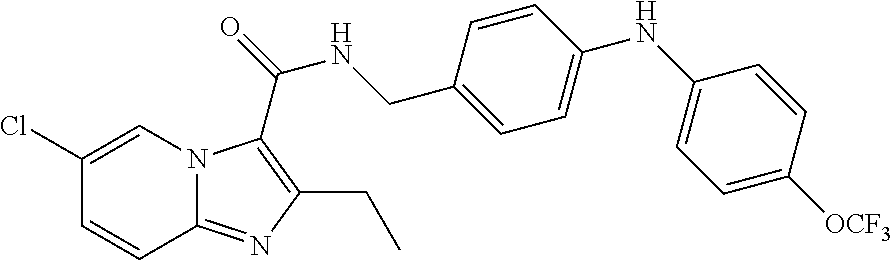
C1(Cl)=CN2C(=NC(CC)=C2C(NCC2=CC=C(NC3=CC=C([OCF3])C=C3)C=C2)=O)C=C1
